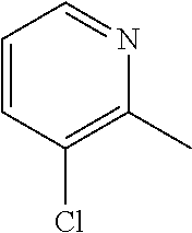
C1=CC(Cl)=C(C)N=C1
